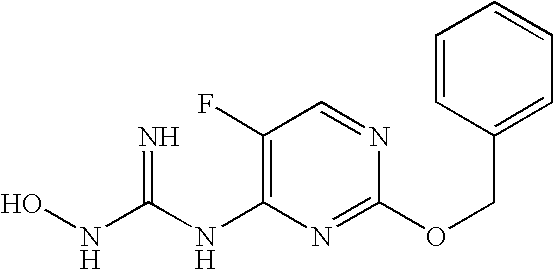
N(C1=C(F)C=NC(OCC2=CC=CC=C2)=N1)C(NO)=N
